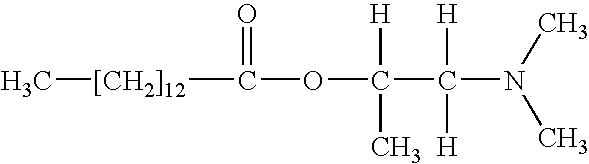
[[CH2]12](C(=O)OC([H])(C([H])([H])N(C)C)C)C
